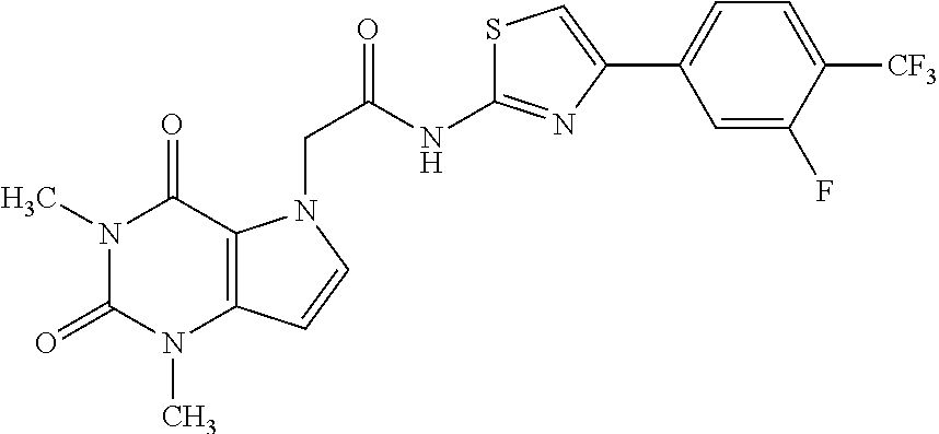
C1=C(F)C([CF3])=CC=C1C1=CSC(NC(CN2C3=C(C=C2)N(C)C(=O)N(C)C3=O)=O)=N1
